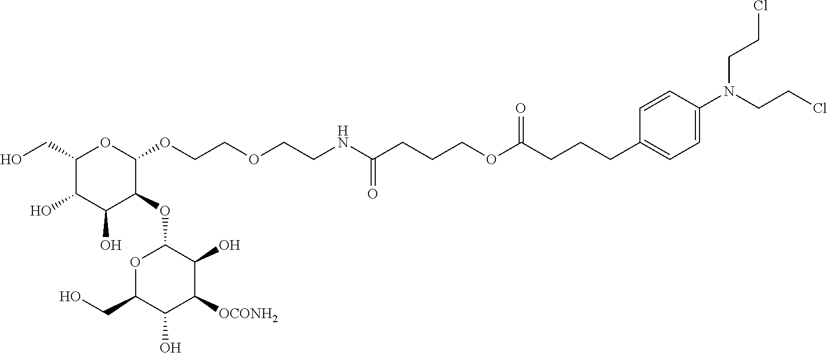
C1(CO)C(O)C(O)C(OC2C(O)C([OCONH2])C(O)C(CO)O2)C(OCCOCCNC(CCCOC(CCCC2=CC=C(N(CCCl)CCCl)C=C2)=O)=O)O1
